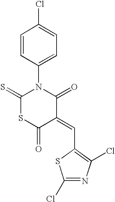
C1=CC(N2C(=S)SC(=O)C(=CC3=C(Cl)N=C(Cl)S3)C2=O)=CC=C1Cl
